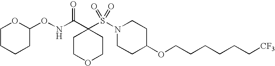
C1COCCC1(C(NOC1OCCCC1)=O)S(N1CCC(OCCCCCC[CF3])CC1)(=O)=O
